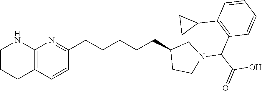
C12=C(C=CC(CCCCCC3CCN(C(C(=O)O)C4=C(C5CC5)C=CC=C4)C3)=N1)CCCN2
